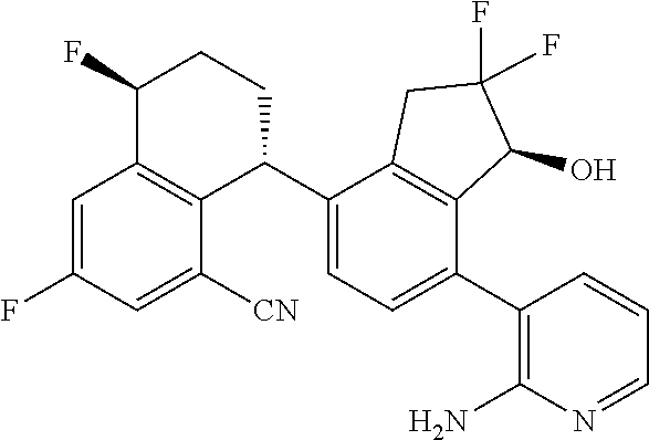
C1(C2C3=C(C(F)CC2)C=C(F)C=C3[CN])=CC=C(C2=C(N)N=CC=C2)C2=C1CC(F)(F)C2O
